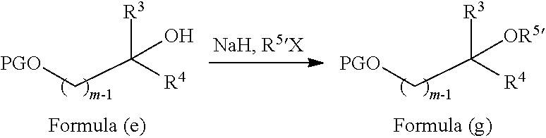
C(C([R4])([R3])O)[PGO].C(C([R4])([R3])[OR5])[PGO]
